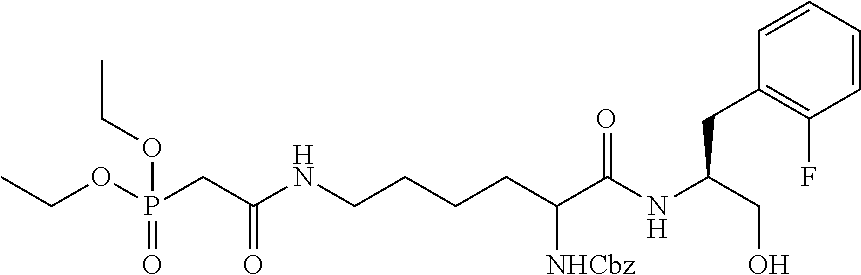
CCOP(CC(NCCCCC(C(NC(CO)CC1=C(F)C=CC=C1)=O)[NHCbz])=O)(=O)OCC
